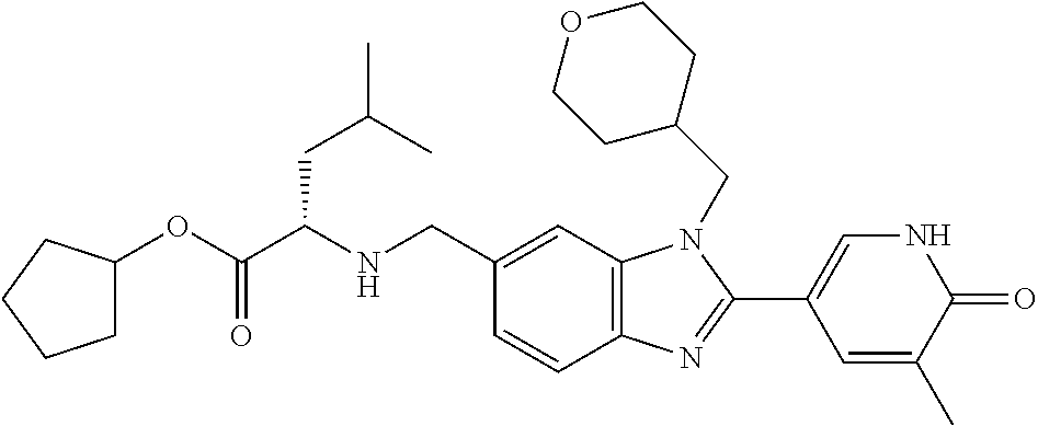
C1(CNC(C(OC2CCCC2)=O)CC(C)C)=CC2=C(C=C1)N=C(C1=CNC(=O)C(C)=C1)N2CC1CCOCC1
